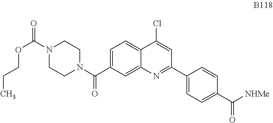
C1=C(C(N2CCN(C(=O)OCCC)CC2)=O)C=C2C(=C1)C(Cl)=CC(C1=CC=C(C([NHMe])=O)C=C1)=N2
